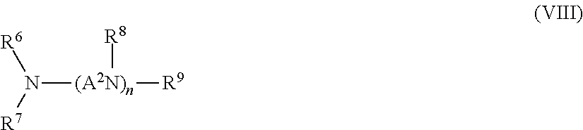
N([(A2N)n]([R9])[R8])([R6])[R7]
